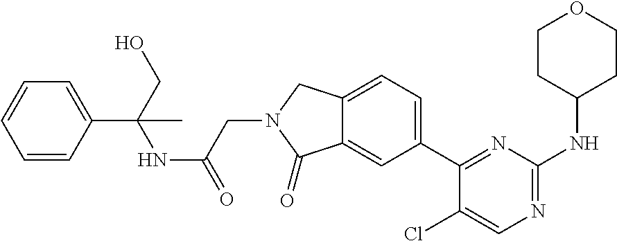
C1(Cl)=CN=C(NC2CCOCC2)N=C1C1=CC=C2C(=C1)C(=O)N(CC(=O)NC(C1=CC=CC=C1)(CO)C)C2
